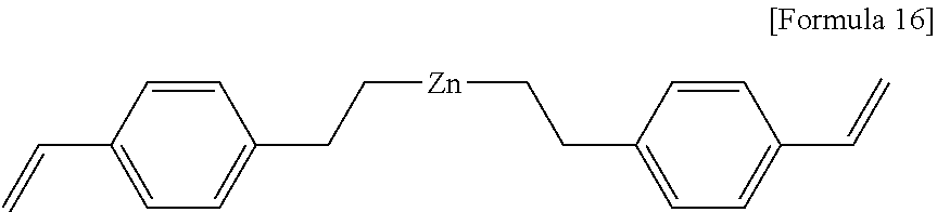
C1=CC(C=C)=CC=C1CC[Zn]CCC1=CC=C(C=C)C=C1
